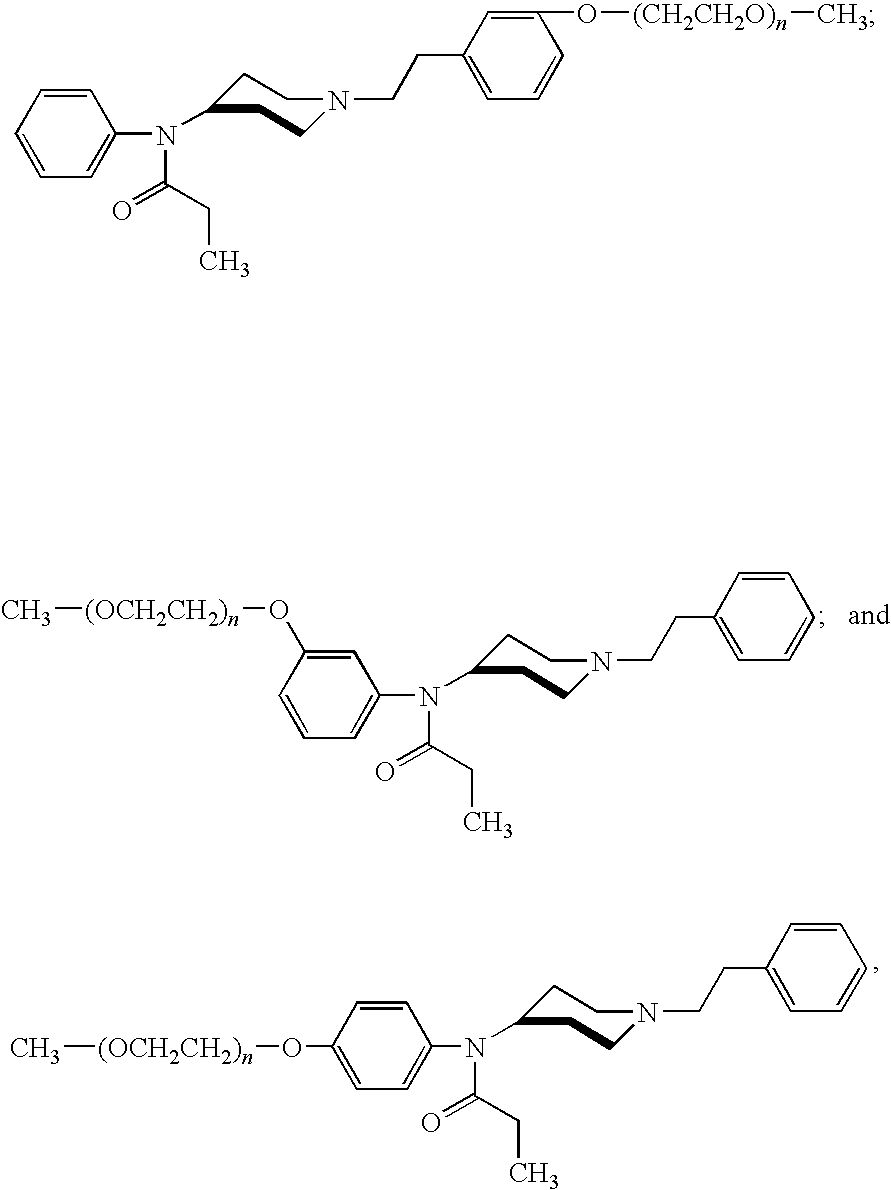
C1=CC(O[(OCH2CH2)n]C)=CC=C1N(C(CC)=O)C1CCN(CCC2=CC=CC=C2)CC1.C1=C(O[(OCH2CH2)n]C)C=CC=C1N(C(CC)=O)C1CCN(CCC2=CC=CC=C2)CC1.C1=CC=CC=C1N(C(CC)=O)C1CCN(CCC2=CC=CC(O[(CH2CH2O)n]C)=C2)CC1
